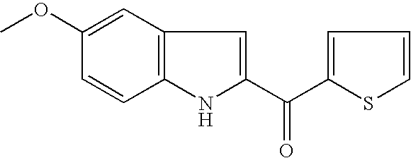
C12=C(NC(C(=O)C3=CC=CS3)=C1)C=CC(OC)=C2
